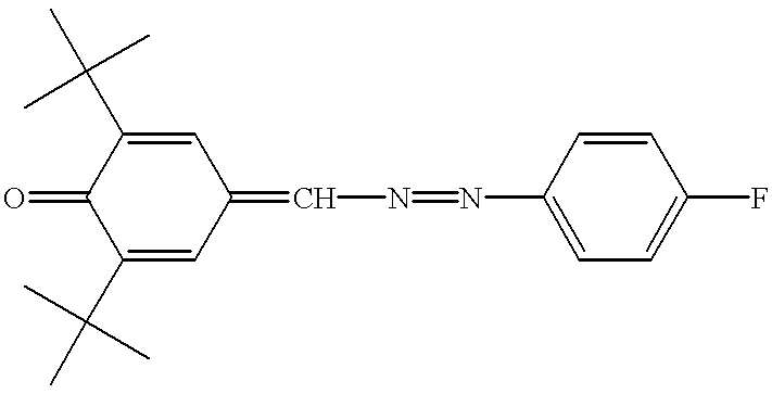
C1(C(C)(C)C)=CC(=CN=NC2=CC=C(F)C=C2)C=C(C(C)(C)C)C1=O
